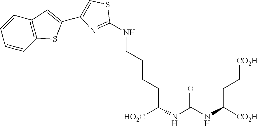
C1(NCCCCC(NC(=O)NC([CO2H])CC[CO2H])[HO2C])=NC(C2=CC3=C(S2)C=CC=C3)=CS1
